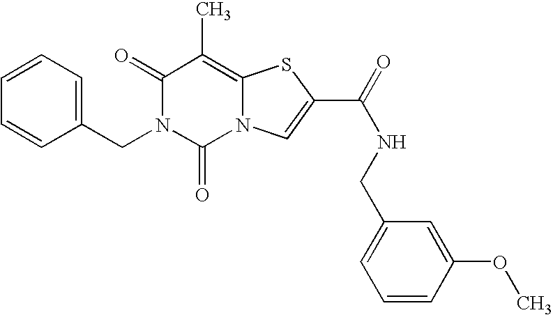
C1(=O)N(CC2=CC=CC=C2)C(=O)N2C(=C1C)SC(C(=O)NCC1=CC=CC(OC)=C1)=C2
